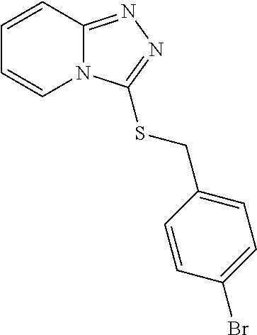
C1=CN2C(=NN=C2SCC2=CC=C(Br)C=C2)C=C1
